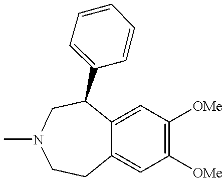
C12=CC([OMe])=C([OMe])C=C1CCN(C)CC2C1=CC=CC=C1
